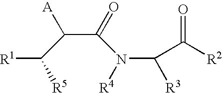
[R1]C(C(C(N(C(C([R2])=O)[R3])[R4])=O)[A])[R5]
